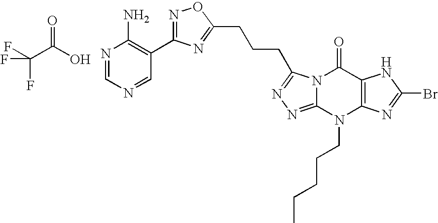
N12C(=NN=C1CCCC1=NC(C3=C(N)N=CN=C3)=NO1)N(CCCCC)C1=C(C2=O)NC(Br)=N1.FC(F)(F)C(O)=O
